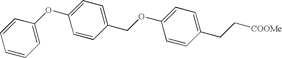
C1(CC[COOMe])=CC=C(OCC2=CC=C(OC3=CC=CC=C3)C=C2)C=C1
